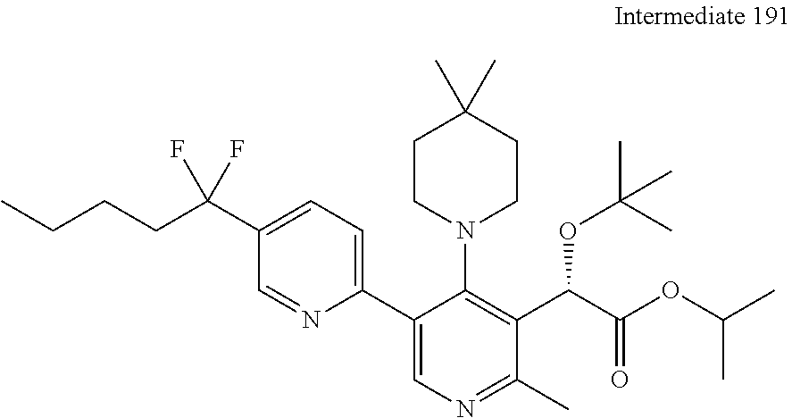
C1=C(C(CCCC)(F)F)C=NC(C2=CN=C(C)C(C(C(OC(C)C)=O)OC(C)(C)C)=C2N2CCC(C)(C)CC2)=C1
